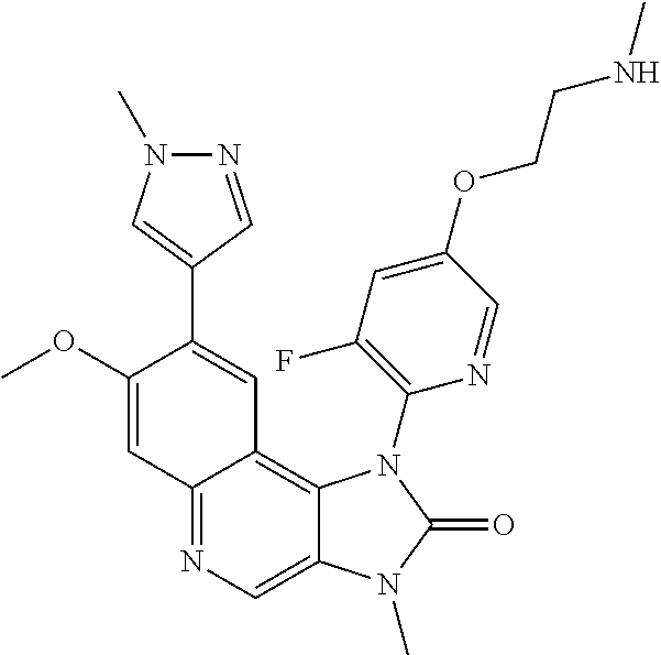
C12=NC=C3C(=C1C=C(C1=CN(C)N=C1)C(OC)=C2)N(C1=C(F)C=C(OCCNC)C=N1)C(=O)N3C
